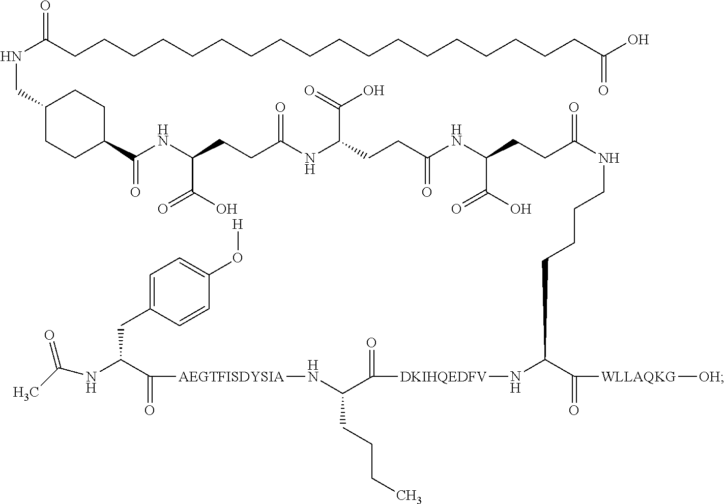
C(CCC(NC(CCC(NC(CCC(=O)NCCCCC(C(=O)[WLLAQKG][OH])N[DKIHQEDFV]C(C(CCCC)N[AEGTFISDYSIA]C(C(NC(C)=O)CC1=CC=C(O[H])C=C1)=O)=O)C(=O)O)=O)C(O)=O)=O)(C(=O)O)NC(C1CCC(CNC(CCCCCCCCCCCCCCCCCCC(O)=O)=O)CC1)=O
